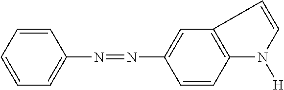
C1=CC=CC=C1N=NC1=CC2=C(C=C1)N([H])C=C2
